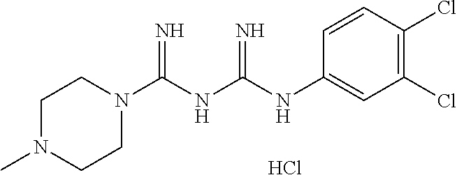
Cl.C1N(C)CCN(C(NC(=N)NC2=CC(Cl)=C(Cl)C=C2)=N)C1
